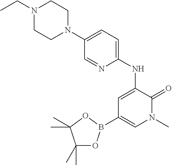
C1(NC2=CC(B3OC(C)(C)C(C)(C)O3)=CN(C)C2=O)=CC=C(N2CCN(CC)CC2)C=N1
